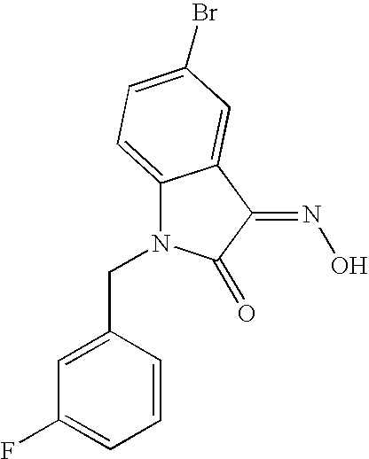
C1=C(CN2C3=CC=C(Br)C=C3C(=NO)C2=O)C=CC=C1F
